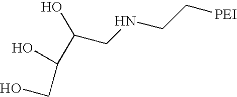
C(O)(C(CO)O)CNCC[PEI]
